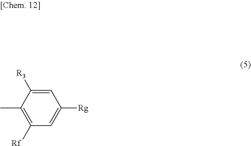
C1(C)=C([Rf])C=C([Rg])C=C1[R3]
